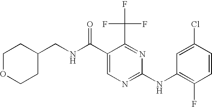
C1OCCC(CNC(C2=CN=C(NC3=C(F)C=CC(Cl)=C3)N=C2C(F)(F)F)=O)C1
